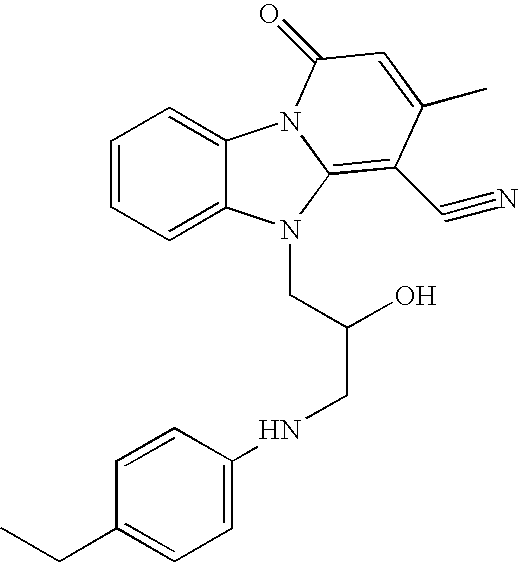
C1=CC=C2C(=C1)N1C(=C(C#N)C(C)=CC1=O)N2CC(O)CNC1=CC=C(CC)C=C1
